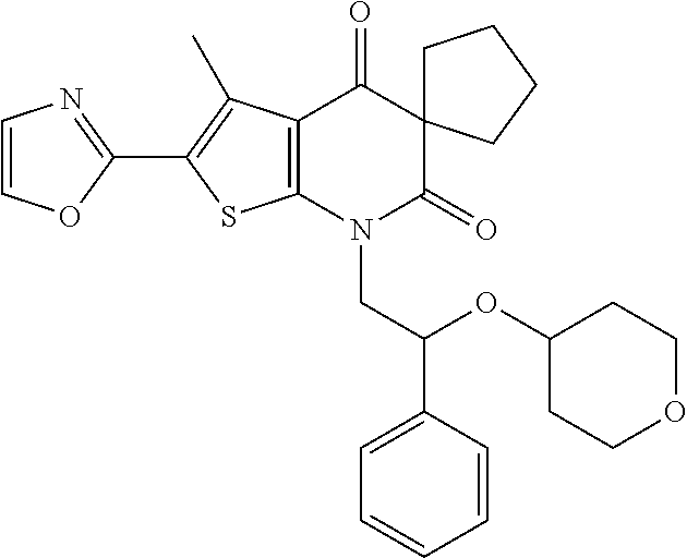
C1=COC(C2=C(C)C3=C(S2)N(CC(OC2CCOCC2)C2=CC=CC=C2)C(=O)C2(C3=O)CCCC2)=N1
